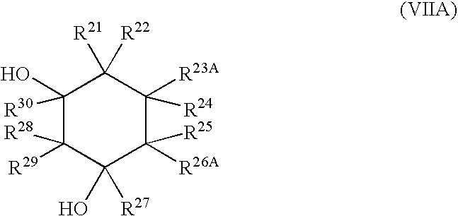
C1(O)([R30])C([R29])([R28])C(O)([R27])C([R26A])([R25])C([R23A])([R24])C1([R21])[R22]
